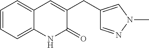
C1=NN(C)C=C1CC1=CC2=CC=CC=C2NC1=O
